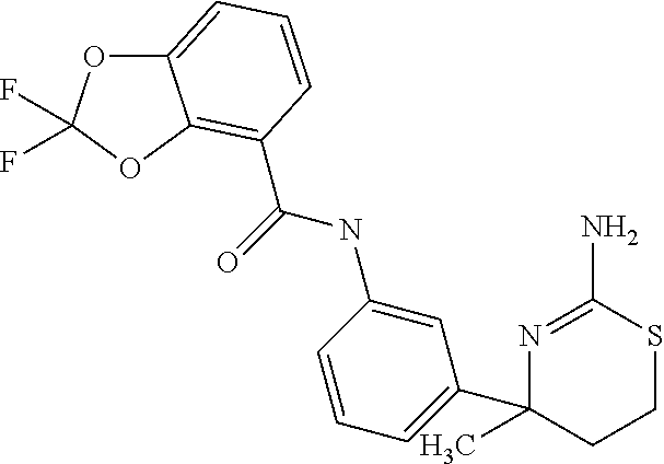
N1=C(N)SCCC1(C1=CC=CC(NC(=O)C2=C3C(=CC=C2)OC(F)(F)O3)=C1)C
